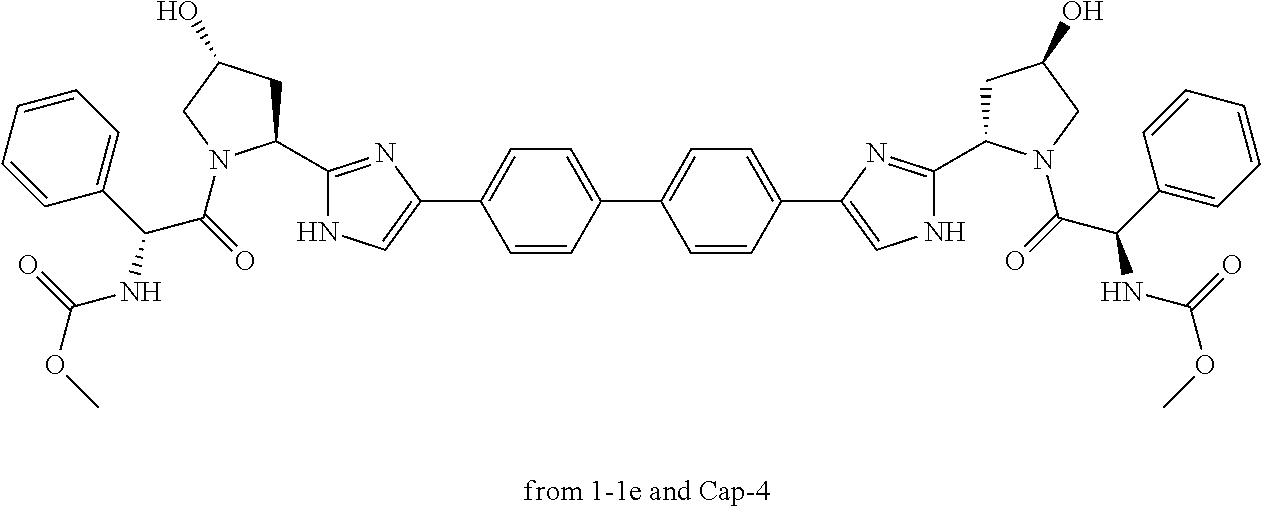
C1=CC=CC=C1C(NC(OC)=O)C(=O)N1C(C2=NC(C3=CC=C(C4=CC=C(C5=CNC(C6CC(O)CN6C(=O)C(C6=CC=CC=C6)NC(OC)=O)=N5)C=C4)C=C3)=CN2)CC(O)C1
